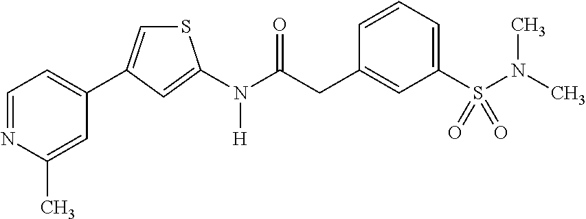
C1=NC(C)=CC(C2=CSC(N(C(CC3=CC(S(N(C)C)(=O)=O)=CC=C3)=O)[H])=C2)=C1
